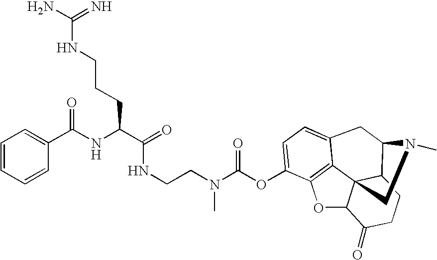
C(N(C(OC1=CC=C2C3=C1OC1C34C(C(C2)N(C)C4)CCC1=O)=O)C)CNC(=O)C(NC(=O)C1=CC=CC=C1)CCCNC(=N)N
